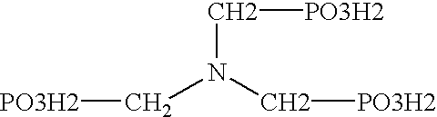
C(N(C[PO3H2])C[PO3H2])[PO3H2]
